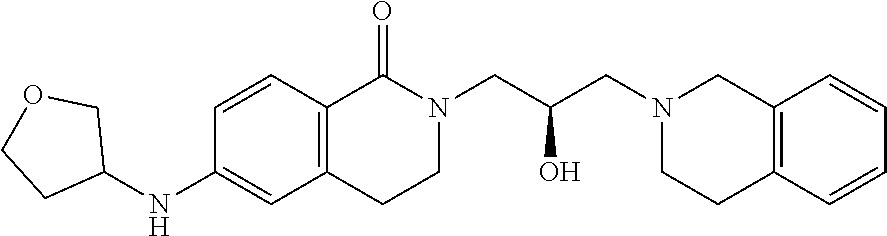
C1=CC2=C(C=C1NC1COCC1)CCN(CC(CN1CCC3=C(C1)C=CC=C3)O)C2=O
